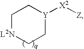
C1[L2N]CC[Y]([X2][Z])C1
